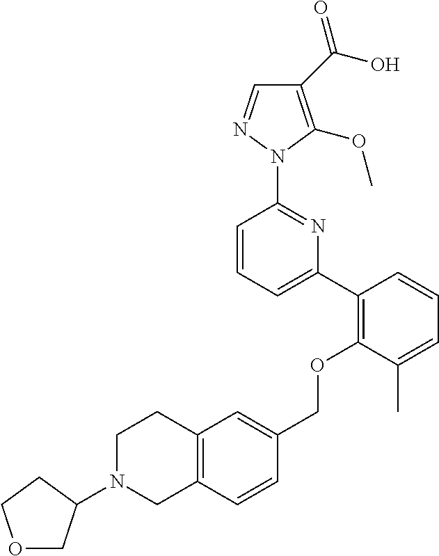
C1(C(O)=O)=C(OC)N(C2=NC(C3=C(OCC4=CC5=C(C=C4)CN(C4COCC4)CC5)C(C)=CC=C3)=CC=C2)N=C1
